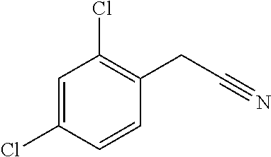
C1=C(Cl)C=CC(CC#N)=C1Cl
